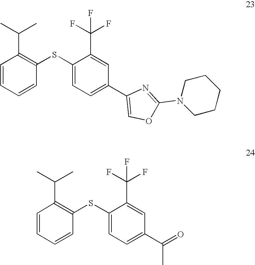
C1=CC=CC(SC2=CC=C(C3=COC(N4CCCCC4)=N3)C=C2C(F)(F)F)=C1C(C)C.C1(SC2=C(C(C)C)C=CC=C2)=CC=C(C(=O)C)C=C1C(F)(F)F
